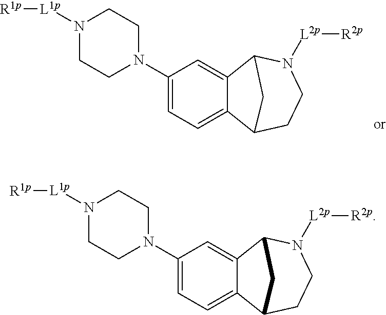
N1([L1p][R1p])CCN(C2=CC=C3C(=C2)C2N([L2p][R2p])CCC3C2)CC1.N1([L1p][R1p])CCN(C2=CC=C3C(=C2)C2N([L2p][R2p])CCC3C2)CC1
